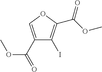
C1(C(OC)=O)=COC(C(OC)=O)=C1I
